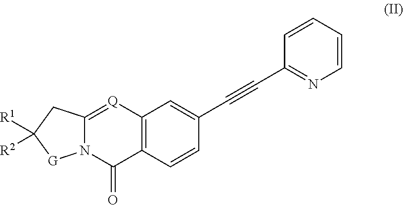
C12=C(C=CC(C#CC3=NC=CC=C3)=C1)C(=O)N1C(=[Q]2)CC([R2])([R1])[G]1
